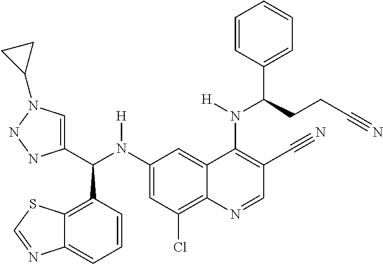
C1(N(C(C2=CN(C3CC3)NN2)C2=C3C(=CC=C2)N=CS3)[H])=CC(Cl)=C2C(=C1)C(N(C(C1=CC=CC=C1)CCC#N)[H])=C(C#N)C=N2
